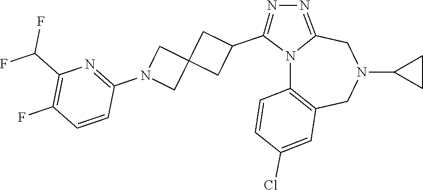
N12C3=C(CN(C4CC4)CC1=NN=C2C1CC2(C1)CN(C1=NC(C(F)F)=C(F)C=C1)C2)C=C(Cl)C=C3
